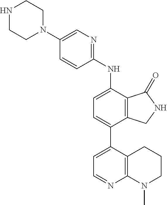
C1(N2CCNCC2)=CN=C(NC2=CC=C(C3=CC=NC4=C3CCCN4C)C3=C2C(=O)NC3)C=C1
